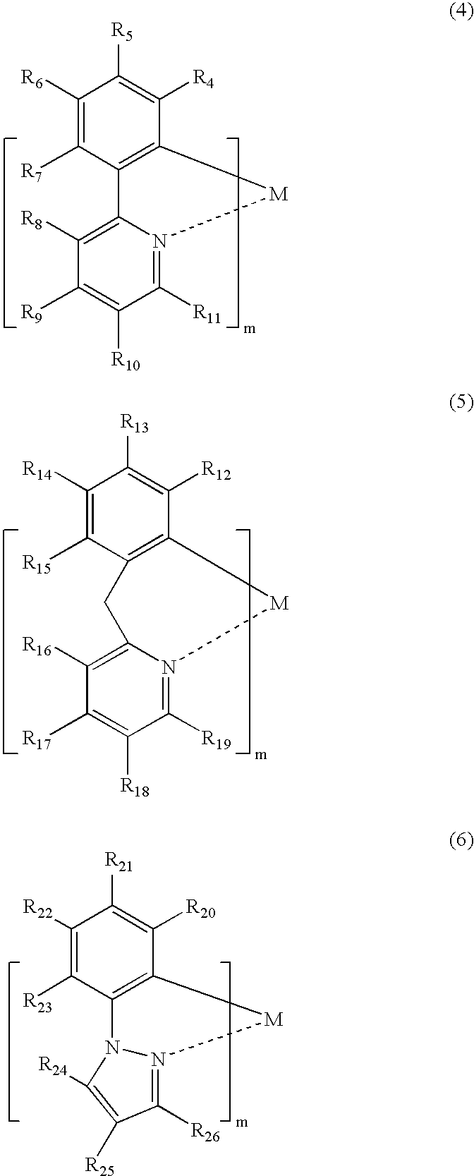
C1([R6])=C([R7])C2=C(C([R4])=C1[R5])[M]N1=C([R11])C([R10])=C([R9])C([R8])=C21.C1([R14])=C([R15])C2=C(C([R12])=C1[R13])[M]N1=C([R19])C([R18])=C([R17])C([R16])=C1C2.C1([R22])=C([R23])C2=C(C([R20])=C1[R21])[M]N1=C([R26])C([R25])=C([R24])N21
